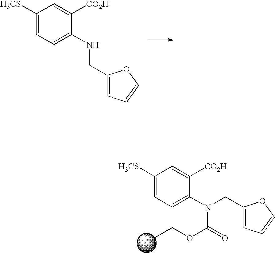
C1([H3CS])=CC=C(NCC2=CC=CO2)C([CO2H])=C1.C1([H3CS])=CC=C(N(C(=O)OCC)CC2=CC=CO2)C([CO2H])=C1
